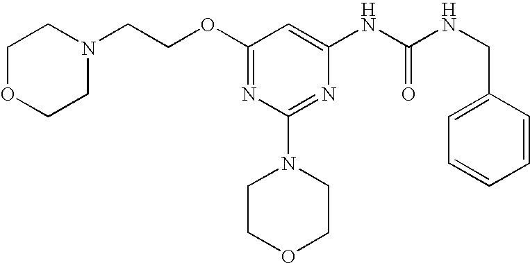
O(C1=NC(N2CCOCC2)=NC(NC(NCC2=CC=CC=C2)=O)=C1)CCN1CCOCC1
